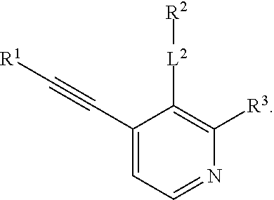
C1(C#C[R1])=CC=NC([R3])=C1[L2][R2]
